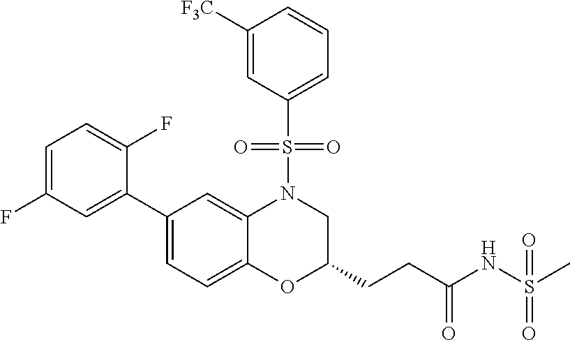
C1=C(F)C=C(C2=CC=C3C(=C2)N(S(C2=CC=CC([F3C])=C2)(=O)=O)CC(CCC(NS(C)(=O)=O)=O)O3)C(F)=C1
